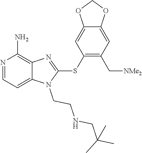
C12=CC=NC(N)=C1N=C(SC1=C(C[NMe2])C=C3C(=C1)OCO3)N2CCNCC(C)(C)C
